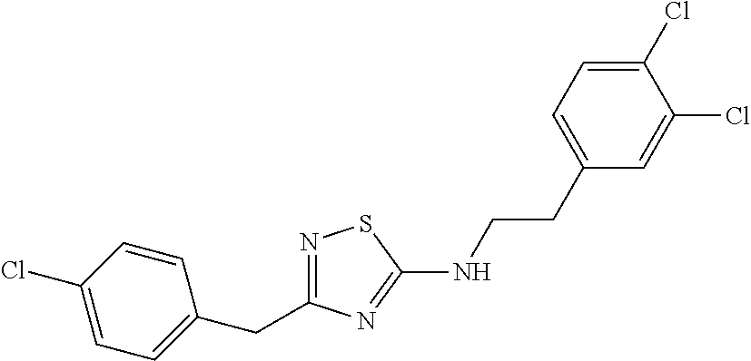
N1=C(CC2=CC=C(Cl)C=C2)N=C(NCCC2=CC=C(Cl)C(Cl)=C2)S1
